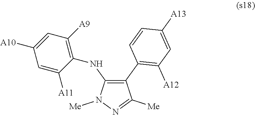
C1(C2=C([A12])C=C([A13])C=C2)=C(NC2=C([A9])C=C([A10])C=C2[A11])N([Me])N=C1[Me]
